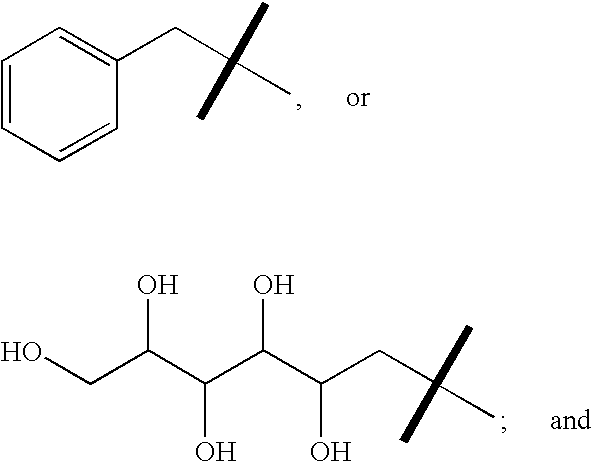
C1=CC=CC(CC(C)(C)C)=C1.C(C(C(CC(C)(C)C)O)O)(C(CO)O)O
